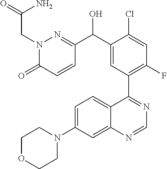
C1OCCN(C2=CC=C3C(=C2)N=CN=C3C2=C(F)C=C(Cl)C(C(C3=NN(CC(=O)N)C(=O)C=C3)O)=C2)C1
